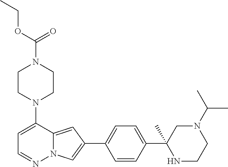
N1(C2=CC=NN3C2=CC(C2=CC=C(C4(C)NCCN(C(C)C)C4)C=C2)=C3)CCN(C(=O)OCC)CC1
